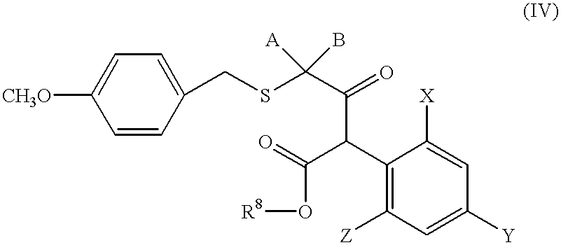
[CH3O]C1=CC=C(CSC(C(=O)C(C(O[R8])=O)C2=C([Z])C=C([Y])C=C2[X])([A])B)C=C1
